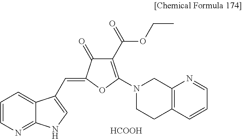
C1(C(OCC)=O)=C(N2CCC3=C(C2)N=CC=C3)OC(=CC2=CNC3=NC=CC=C32)C1=O.[HCOOH]
